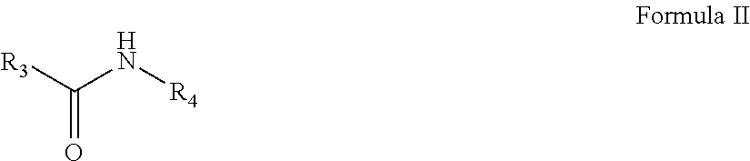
[R3]C(N[R4])=O
